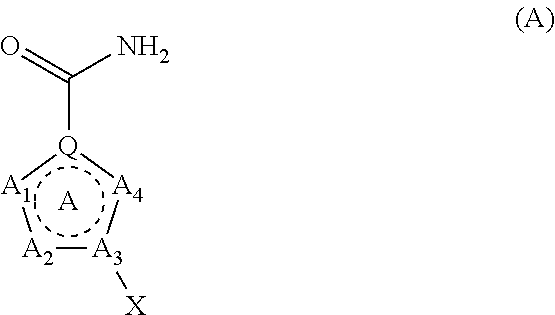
[A].[A2]1:[A1]:[Q](C(=O)N):[A4]:[A3]:1[X]
